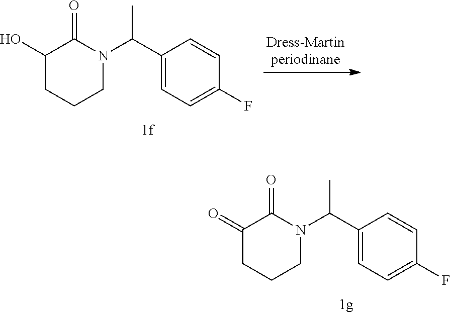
C1(=O)CCCN(C(C2=CC=C(F)C=C2)C)C1=O.C1(O)CCCN(C(C2=CC=C(F)C=C2)C)C1=O
